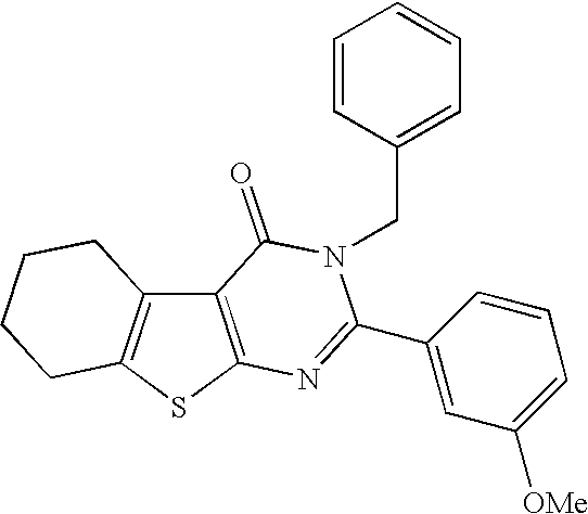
C12=C(SC3=C1CCCC3)N=C(C1=CC([OMe])=CC=C1)N(CC1=CC=CC=C1)C2=O
